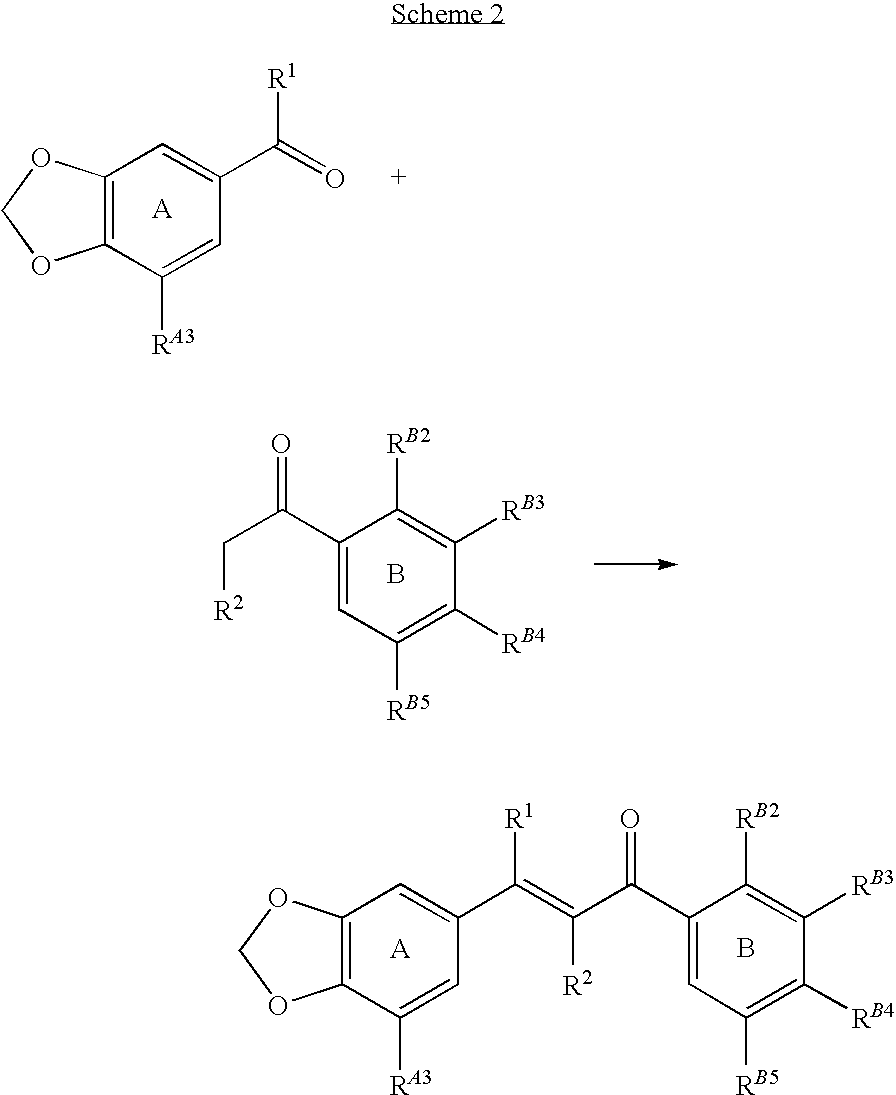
C12=C(C([RA3])=CC(C(=O)[R1])=C1)OCO2.C1(C(=O)C[R2])=CC([RB5])=C([RB4])C([RB3])=C1[RB2].B.B.C1(C(=O)C(=C(C2=CC3=C(C([RA3])=C2)OCO3)[R1])[R2])=CC([RB5])=C([RB4])C([RB3])=C1[RB2]
